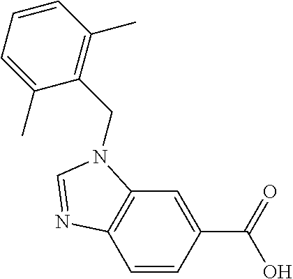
C1=CC(C(=O)O)=CC2=C1N=CN2CC1=C(C)C=CC=C1C
